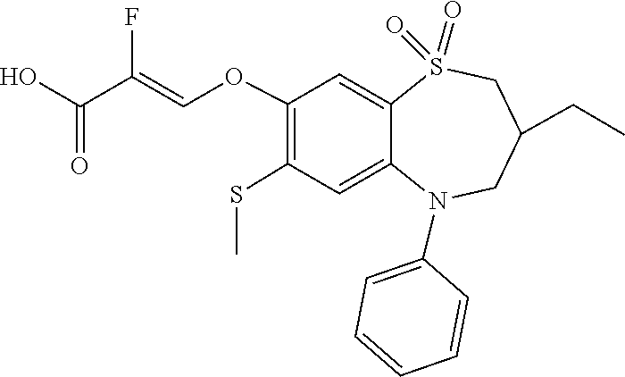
FC(=COC1=C(SC)C=C2C(=C1)S(=O)(=O)CC(CC)CN2C1=CC=CC=C1)C(=O)O
